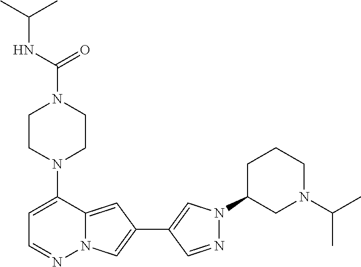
N1(C2=CC=NN3C2=CC(C2=CN(C4CN(C(C)C)CCC4)N=C2)=C3)CCN(C(=O)NC(C)C)CC1
